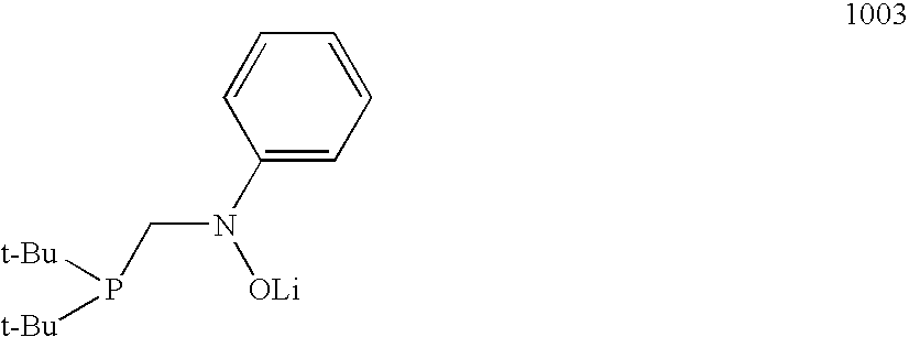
C1(N(CP([t-Bu])[t-Bu])[OLi])=CC=CC=C1
